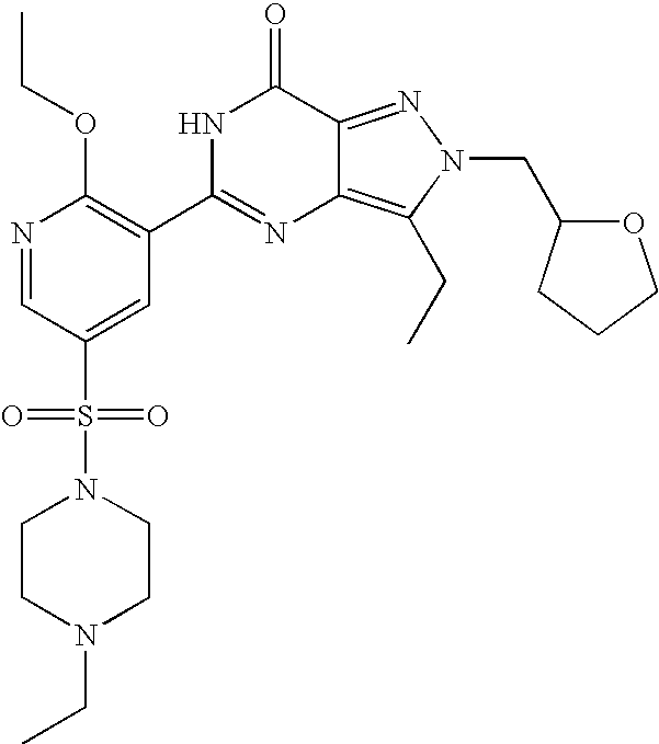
C1CN(CC)CCN1S(C1=CC(C2=NC3=C(CC)N(CC4OCCC4)N=C3C(=O)N2)=C(OCC)N=C1)(=O)=O
